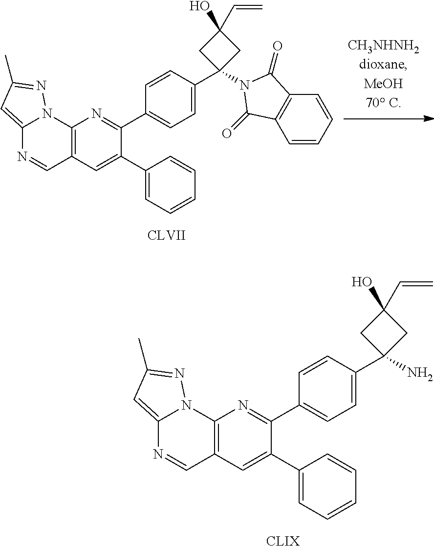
[CLVII].C1=CC=CC2=C1C(=O)N(C1(C3=CC=C(C4=NC5=C(C=C4C4=CC=CC=C4)C=NC4=CC(C)=NN54)C=C3)CC(O)(C=C)C1)C2=O.NC1(C2=CC=C(C3=NC4=C(C=C3C3=CC=CC=C3)C=NC3=CC(C)=NN43)C=C2)CC(O)(C=C)C1
